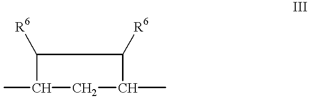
CC1CC(C)C([R6])C1[R6]
